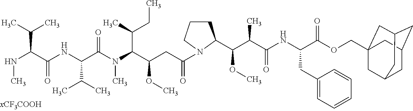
N(C(C(NC(C(N(C(C(CC(=O)N1CCCC1C(C(C(NC(C(OCC12CC3CC(CC(C1)C3)C2)=O)CC1=CC=CC=C1)=O)C)OC)OC)C(C)CC)C)=O)C(C)C)=O)C(C)C)C
